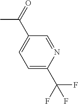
CC(C1=CC=C(C(F)(F)F)N=C1)=O
